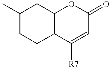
C1(C)CCC2C(C1)OC(=O)C=C2[R7]
